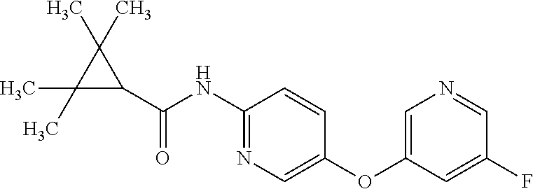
C1(NC(C2C(C)(C)C2(C)C)=O)=NC=C(OC2=CN=CC(F)=C2)C=C1
